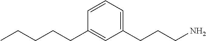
CCCCCC1=CC(CCCN)=CC=C1
